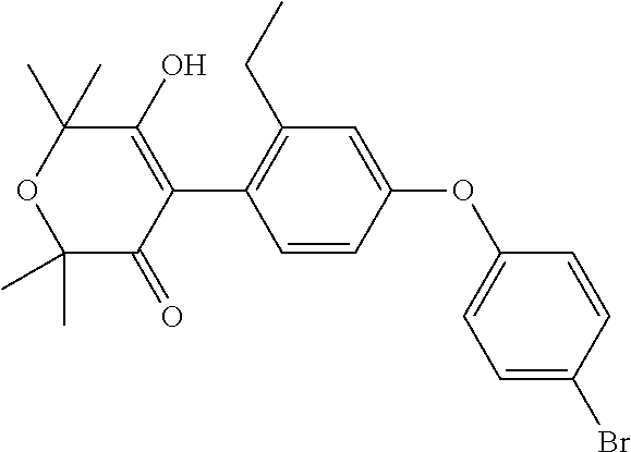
C1=CC(OC2=CC=C(Br)C=C2)=CC(CC)=C1C1=C(O)C(C)(C)OC(C)(C)C1=O
